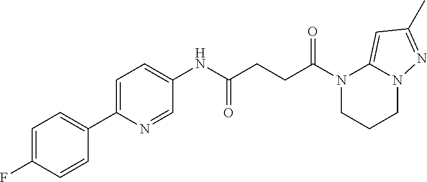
N1(C(=O)CCC(=O)NC2=CC=C(C3=CC=C(F)C=C3)N=C2)CCCN2C1=CC(C)=N2
